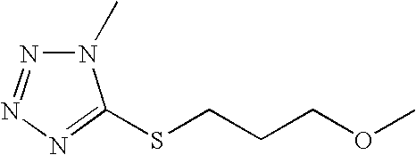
N1(C)N=NN=C1SCCCOC
